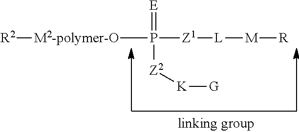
[M2-polymer-O](P([Z1][L][M][R])(=[E])[Z2][K][G])[R2]
